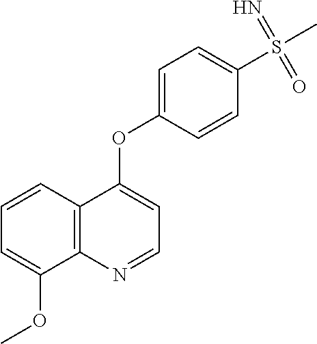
C12=C(N=CC=C1OC1=CC=C(S(C)(=N)=O)C=C1)C(OC)=CC=C2
